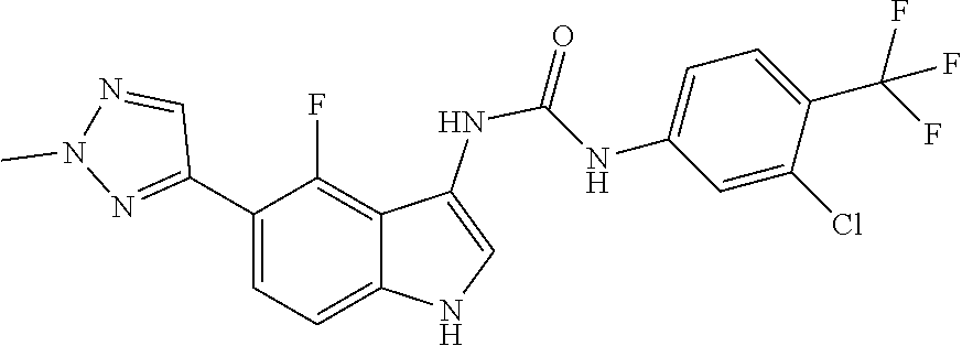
C1=C(C(F)(F)F)C(Cl)=CC(NC(=O)NC2=CNC3=CC=C(C4=NN(C)N=C4)C(F)=C23)=C1
